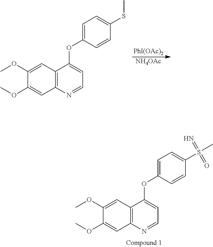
C1(OC2=CC=NC3=C2C=C(OC)C(OC)=C3)=CC=C(SC)C=C1.[PhI(OAc)2].[NH4OAc].C1(OC2=CC=NC3=C2C=C(OC)C(OC)=C3)=CC=C(S(C)(=N)=O)C=C1
